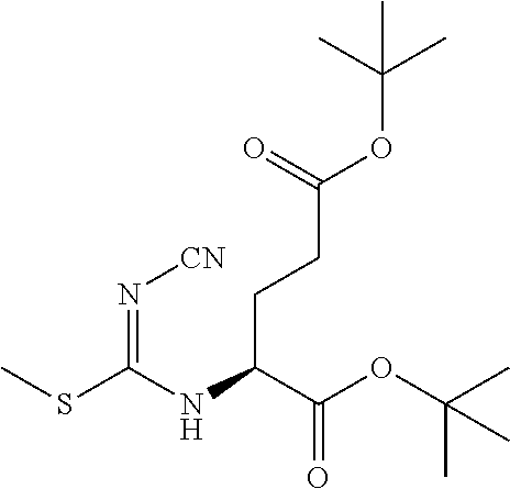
CSC(NC(C(OC(C)(C)C)=O)CCC(OC(C)(C)C)=O)=N[CN]
